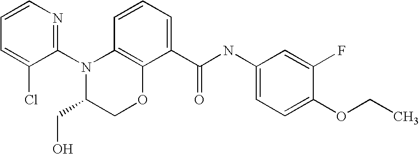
C1(N2C(CO)COC3=C2C=CC=C3C(NC2=CC=C(OCC)C(F)=C2)=O)=NC=CC=C1Cl
